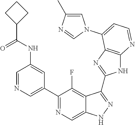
C1=NC=C(C2=NC=C3C(=C2F)C(C2=NC4=C(N2)N=CC=C4N2C=C(C)N=C2)=NN3)C=C1NC(C1CCC1)=O
